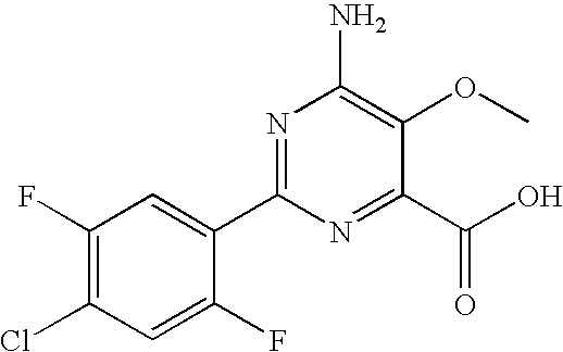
C1(F)=C(Cl)C=C(F)C(C2=NC(N)=C(OC)C(C(O)=O)=N2)=C1
